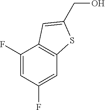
C1(F)=CC(F)=CC2=C1C=C(CO)S2
